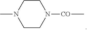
C1CN(C)CCN1[CO]C
